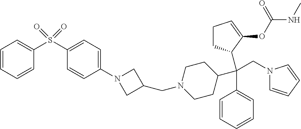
C1=CC=CC(S(C2=CC=C(N3CC(CN4CCC(C(C5=CC=CC=C5)(CN5C=CC=C5)C5CCC=C5OC(NC)=O)CC4)C3)C=C2)(=O)=O)=C1
